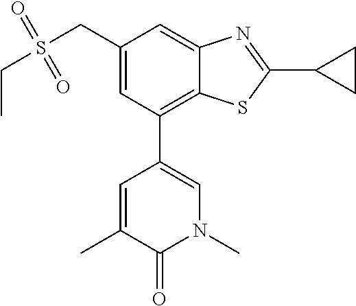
N1(C)C=C(C2=C3C(=CC(CS(CC)(=O)=O)=C2)N=C(C2CC2)S3)C=C(C)C1=O
